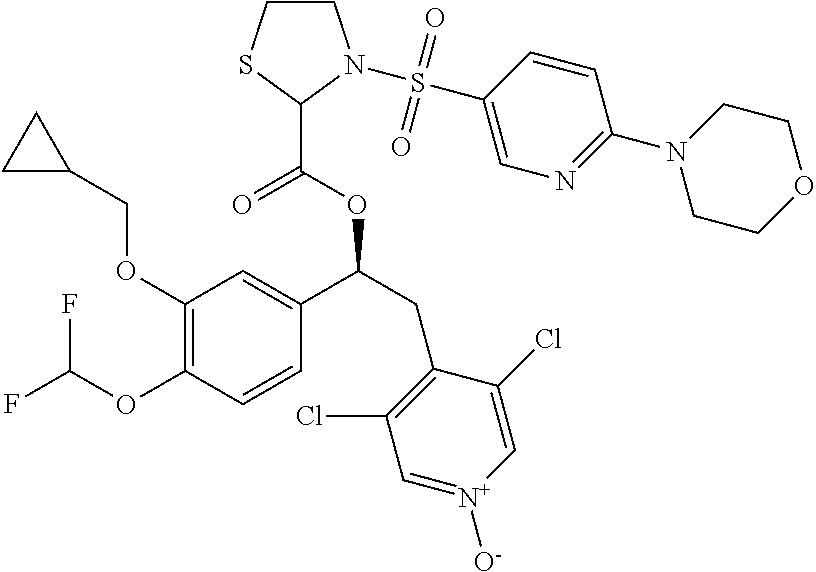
C1(OCC2CC2)=C(OC(F)F)C=CC(C(CC2=C(Cl)C=[N+]([O-])C=C2Cl)OC(=O)C2SCCN2S(=O)(=O)C2=CN=C(N3CCOCC3)C=C2)=C1
